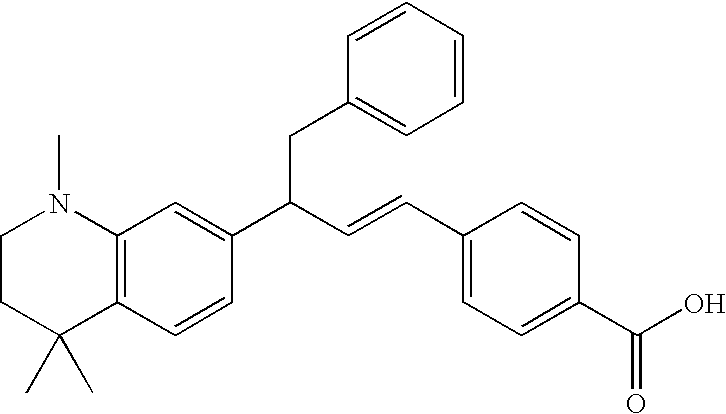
C12=C(C=CC(C(C=CC3=CC=C(C(O)=O)C=C3)CC3=CC=CC=C3)=C1)C(C)(C)CCN2C
